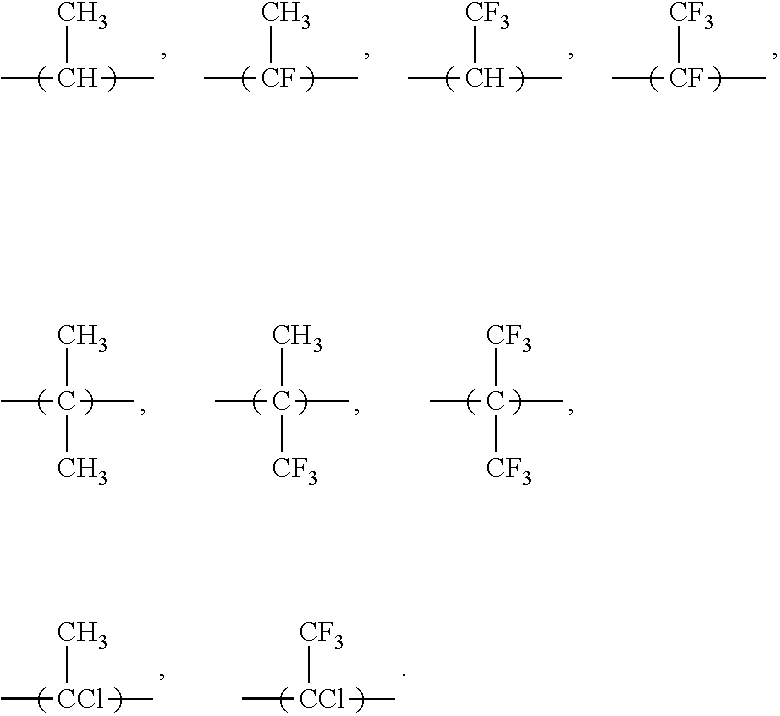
CC(C)C.C[CF](C)C.[CF3]C(C)C.[CF3][CF](C)C.CC(C)(C)C.CC(C)([CF3])C.[CF3]C(C)([CF3])C.C[CCl](C)C.[CF3][CCl](C)C
